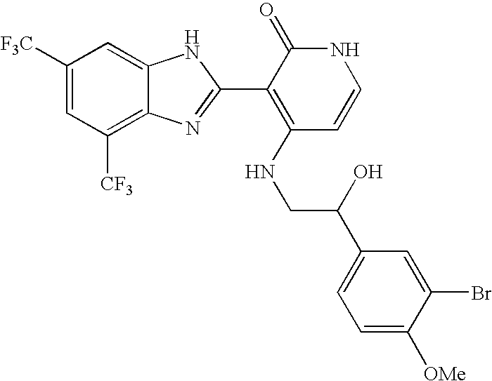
C1([CF3])=C2C(=CC([F3C])=C1)NC(C1=C(NCC(C3=CC=C([OMe])C(Br)=C3)O)C=CNC1=O)=N2
